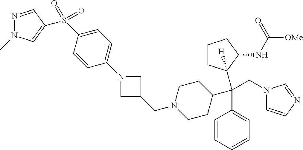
N1(CC2CN(C3=CC=C(S(=O)(=O)C4=CN(C)N=C4)C=C3)C2)CCC(C(C2=CC=CC=C2)(CN2C=CN=C2)C2([H])CCCC2NC([OMe])=O)CC1
